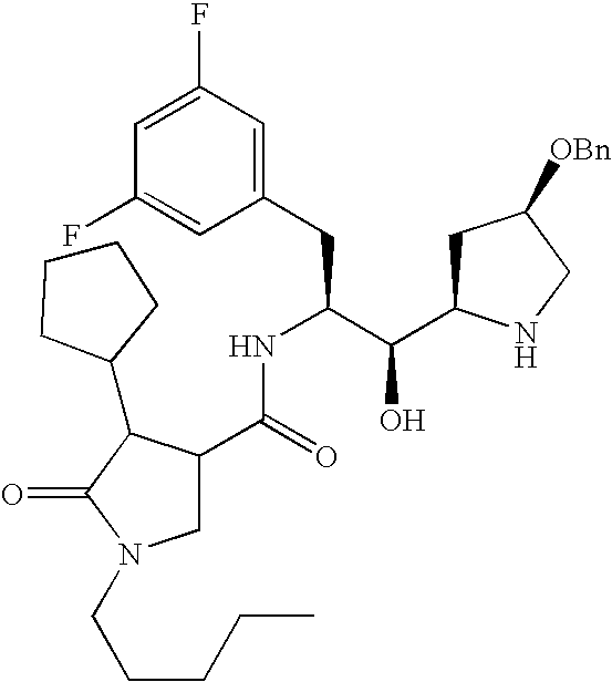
C1(F)=CC(F)=CC(CC(C(C2CC([OBn])CN2)O)NC(C2CN(CCCCC)C(=O)C2C2CCCC2)=O)=C1
